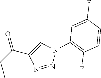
C(C1=CN(C2=C(F)C=CC(F)=C2)N=N1)(CC)=O
